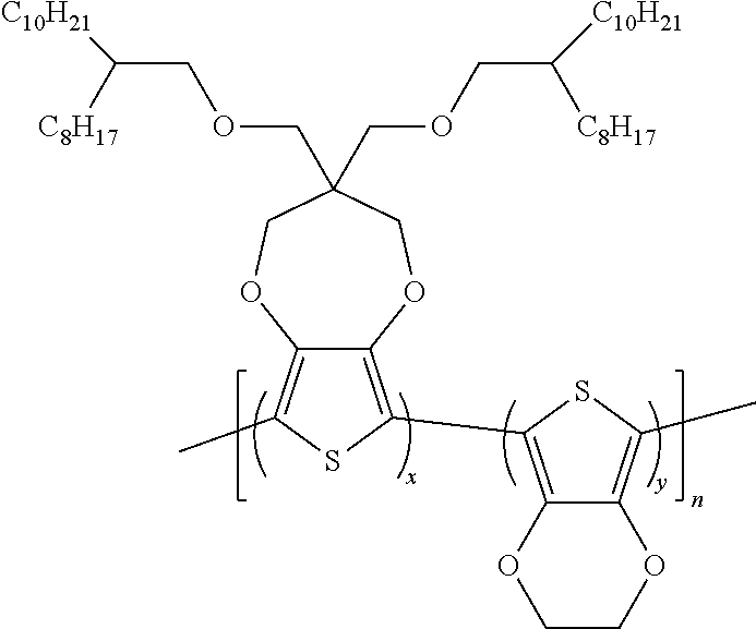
C12=C(C3=C4C(=C(C)S3)OCC(COCC([C8H17])[C10H21])(COCC([C8H17])[C10H21])CO4)SC(C)=C1OCCO2
